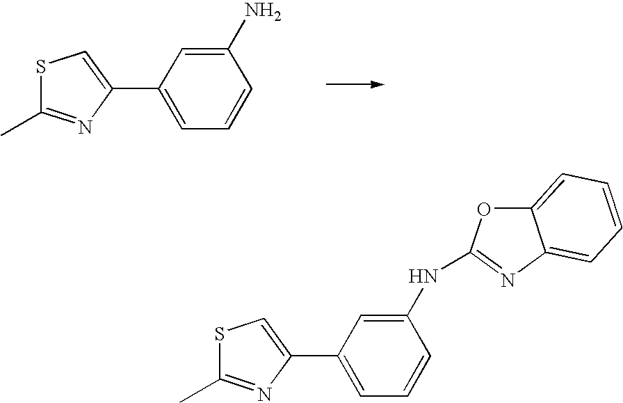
C1(C2=CSC(C)=N2)=CC=CC(N)=C1.C1(C2=CSC(C)=N2)=CC=CC(NC2=NC3=CC=CC=C3O2)=C1
